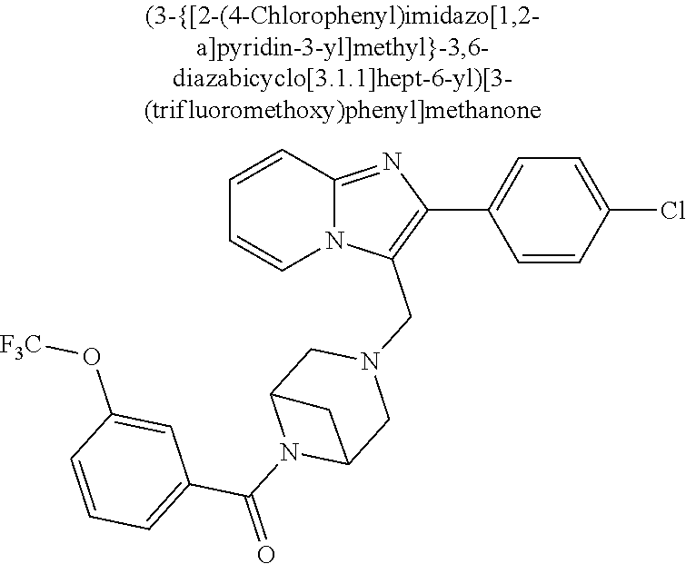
N12C(=NC(C3=CC=C(Cl)C=C3)=C1CN1CC3N(C(=O)C4=CC=CC(O[F3C])=C4)C(C1)C3)C=CC=C2
